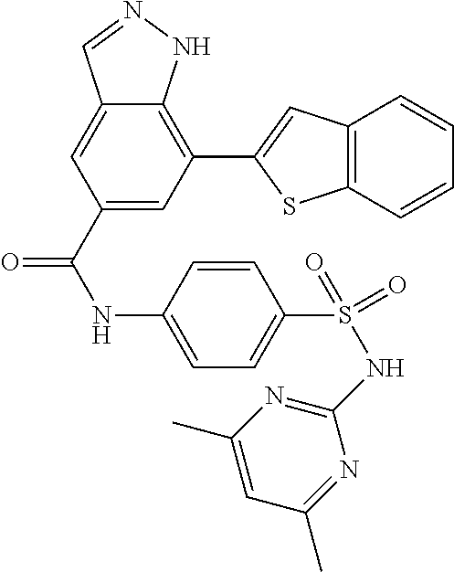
C1(C(NC2=CC=C(S(=O)(=O)NC3=NC(C)=CC(C)=N3)C=C2)=O)=CC(C2=CC3=C(S2)C=CC=C3)=C2C(=C1)C=NN2
